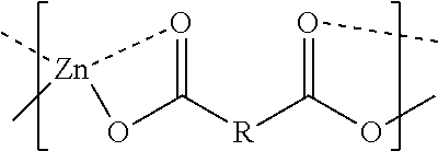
O1C([R]C(OC)=OC)=O[Zn]1(C)C
